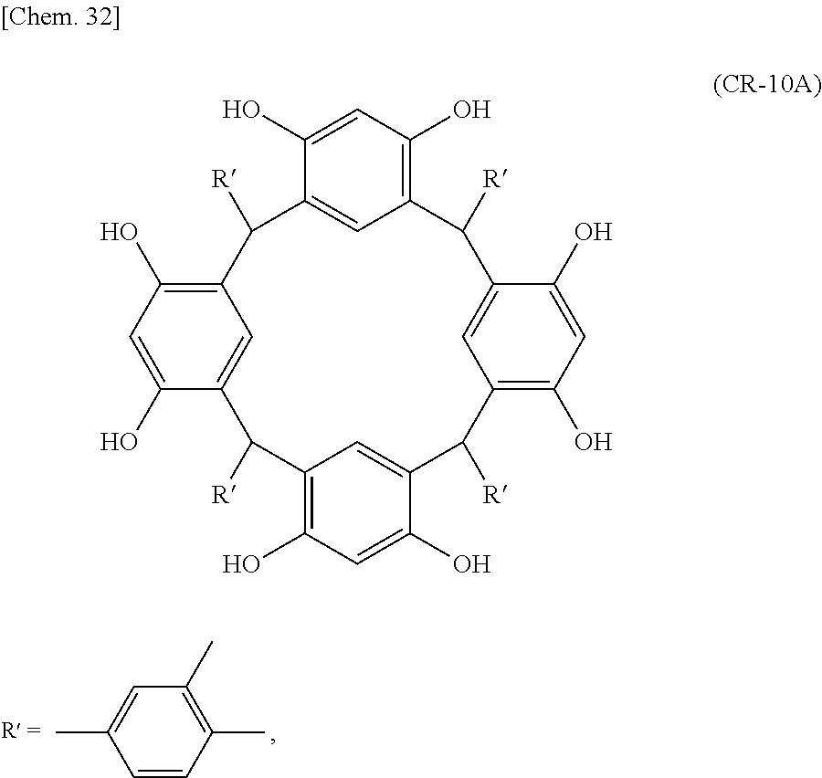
CC1=CC(C)=C(C)C=C1.C1(O)=CC(O)=C2C=C1C([R])C1=C(O)C=C(O)C(=C1)C([R])C1=C(O)C=C(O)C(=C1)C([R])C1=C(O)C=C(O)C(=C1)C2[R]
